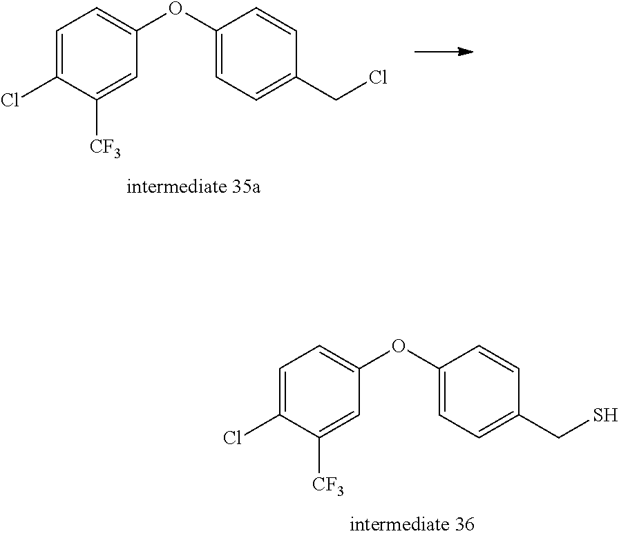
C1=C(Cl)C([CF3])=CC(OC2=CC=C(CS)C=C2)=C1.C1=C(Cl)C([CF3])=CC(OC2=CC=C(CCl)C=C2)=C1
